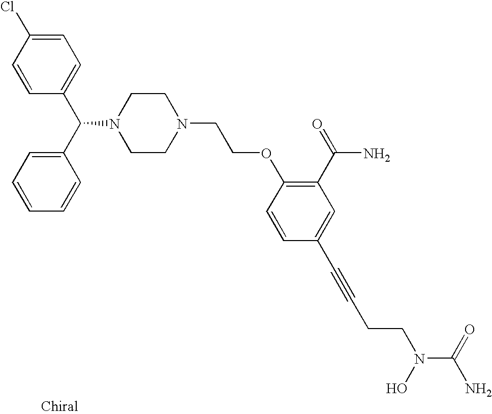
C1=CC(C(C2=CC=CC=C2)N2CCN(CCOC3=C(C(=O)N)C=C(C#CCCN(C(=O)N)O)C=C3)CC2)=CC=C1Cl
